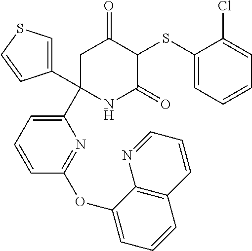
C1(SC2C(=O)CC(C3=CC=CC(OC4=CC=CC5=C4N=CC=C5)=N3)(C3=CSC=C3)NC2=O)=CC=CC=C1Cl
